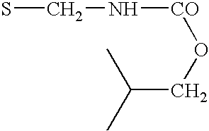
SCN[CO]OCC(C)C
